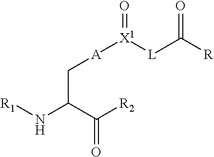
N(C(C([R2])=O)C[A][X1](=O)[L]C([R])=O)[R1]
